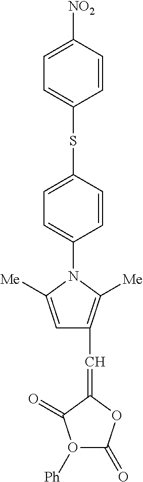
C1=C(SC2=CC=C([NO2])C=C2)C=CC(N2C([Me])=CC(C=C3OC(=O)O([Ph])C3=O)=C2[Me])=C1
